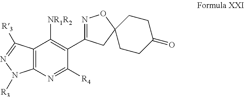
C1(C2=NOC3(C2)CCC(=O)CC3)=C([NR1R2])C2=C(N=C1[R4])N([R3])N=C2[R3]
